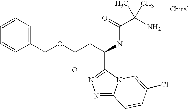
N1=C2N(C(C(CC(OCC3=CC=CC=C3)=O)NC(C(N)(C)C)=O)=N1)C=C(Cl)C=C2
